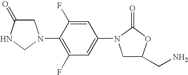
C1C(=O)NCN1C1=C(F)C=C(N2CC(CN)OC2=O)C=C1F
